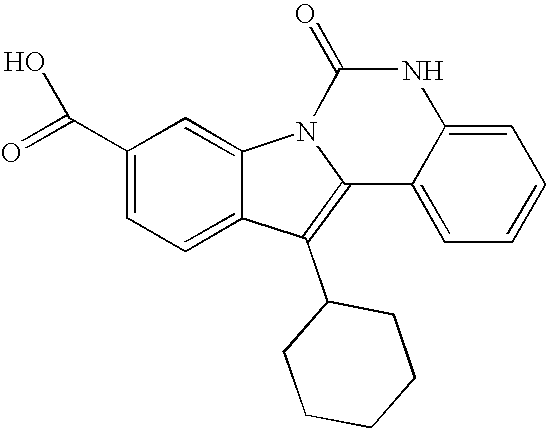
C1(C(=O)O)=CC=C2C(=C1)N1C(=C2C2CCCCC2)C2=CC=CC=C2NC1=O
